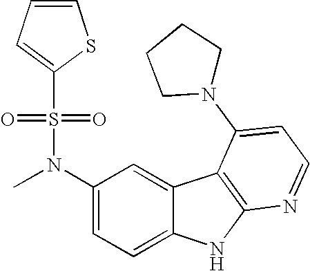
C1(N(C)S(=O)(=O)C2=CC=CS2)=CC=C2C(=C1)C1=C(N2)N=CC=C1N1CCCC1
